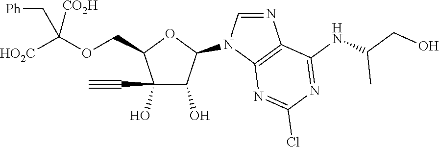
C1(O)(C#C)C(O)C(N2C=NC3=C2N=C(Cl)N=C3NC(CO)C)OC1COC([HO2C])([CO2H])C[Ph]
